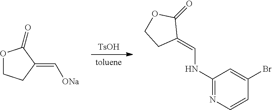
[TsOH].[toluene].C1(NC=C2C(=O)OCC2)=NC=CC(Br)=C1.C1(=C[ONa])C(=O)OCC1
